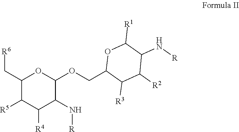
C1(C[R6])C([R5])C([R4])C(N[R])C(OCC2C([R3])C([R2])C(N[R])C([R1])O2)O1
